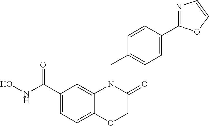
C1(C(NO)=O)=CC=C2C(=C1)N(CC1=CC=C(C3=NC=CO3)C=C1)C(=O)CO2
